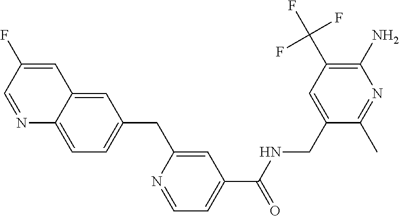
C1=C(F)C=NC2=CC=C(CC3=CC(C(NCC4=CC(C(F)(F)F)=C(N)N=C4C)=O)=CC=N3)C=C12
